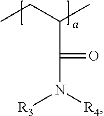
C(N([R4])[R3])(=O)C(CC)C
